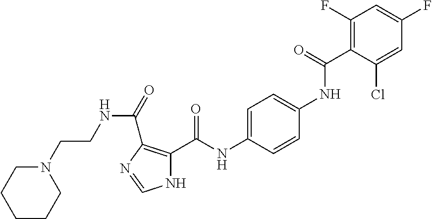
N1C(C(NC2=CC=C(NC(C3=C(F)C=C(F)C=C3Cl)=O)C=C2)=O)=C(C(=O)NCCN2CCCCC2)N=C1
